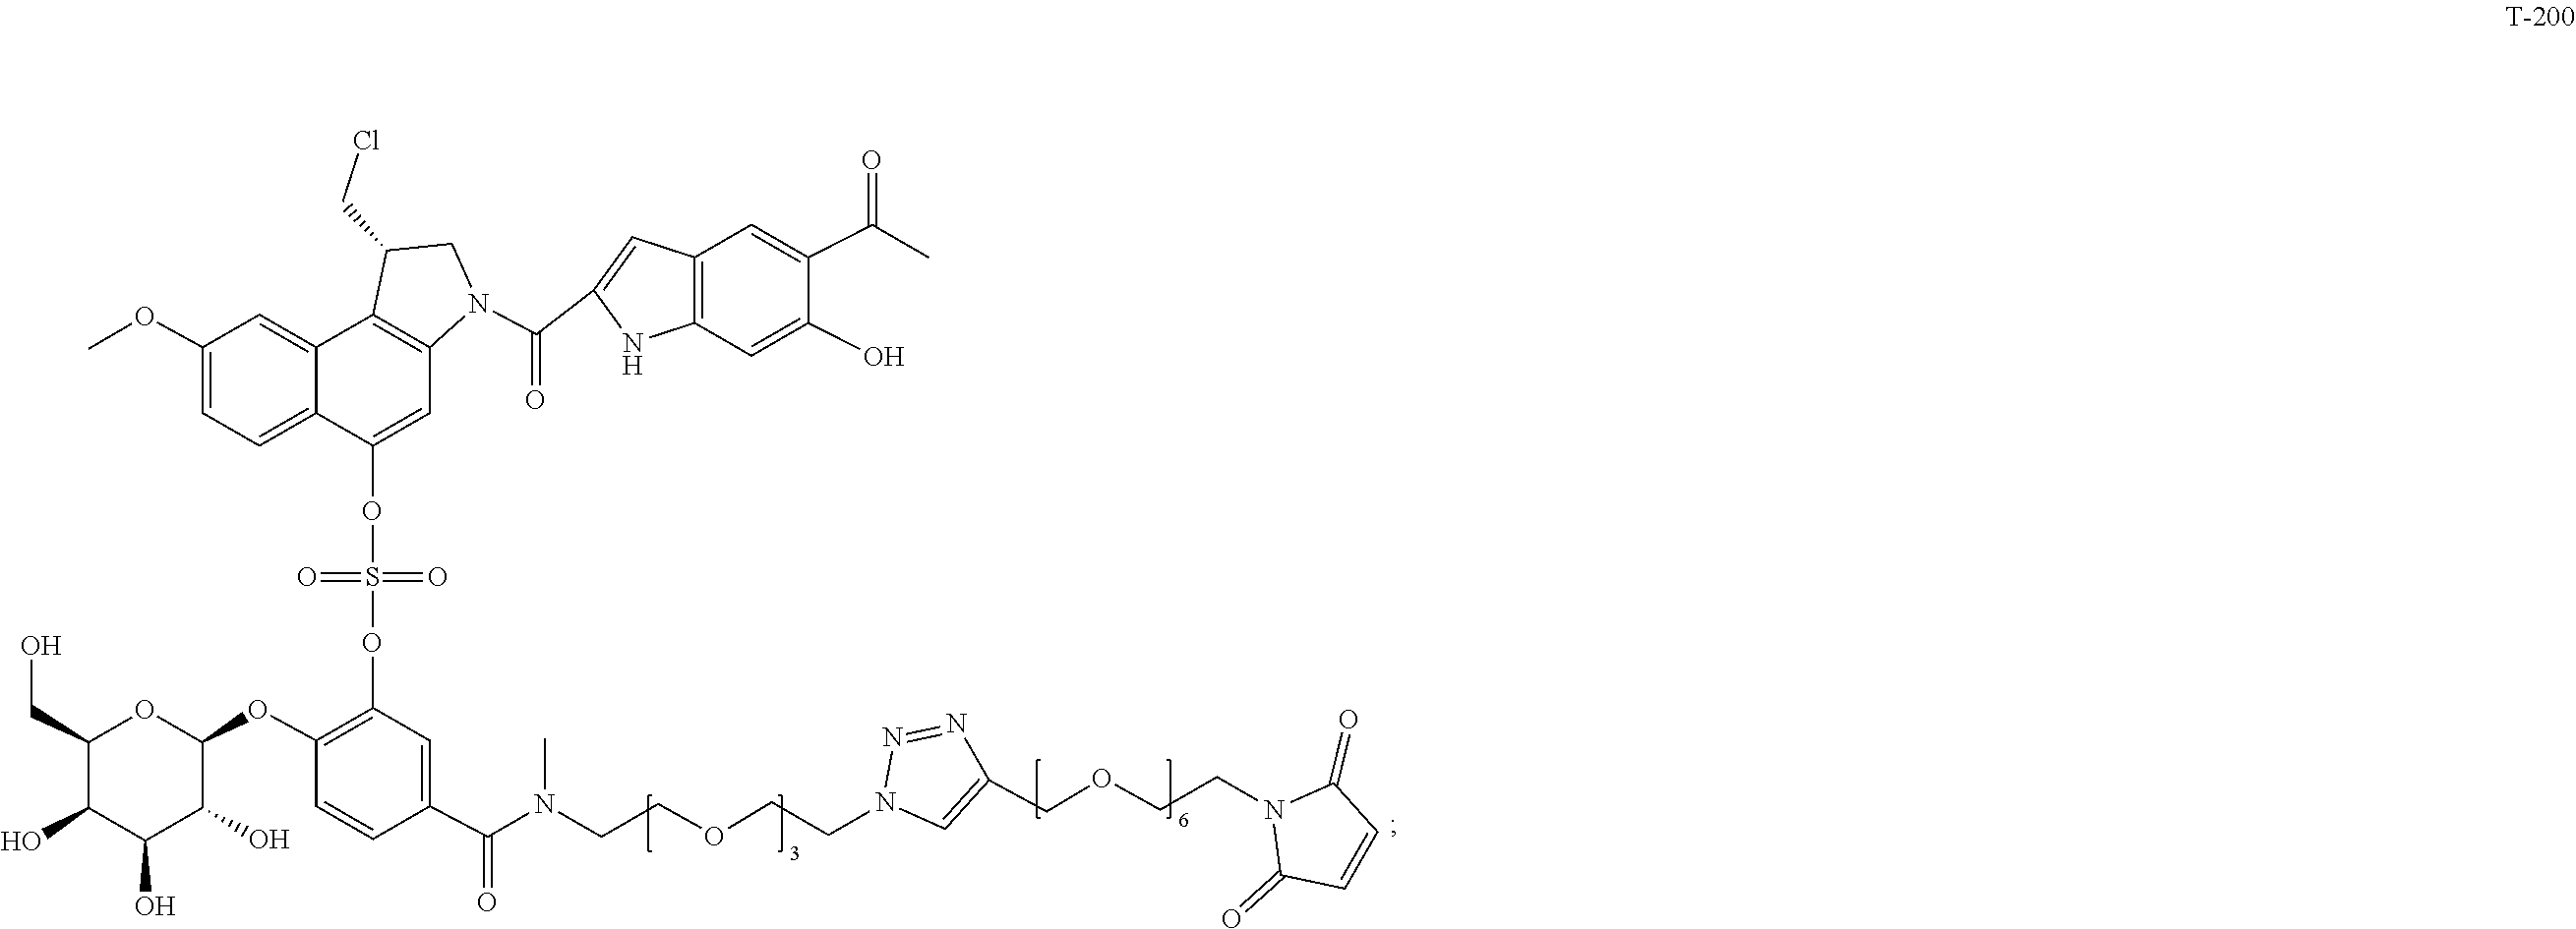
C1=CC(=O)N(CCOCC2=CN(CCOCCN(C)C(=O)C3=CC(OS(OC4=CC5=C(C(CCl)CN5C(C5=CC6=C(C=C(O)C(C(C)=O)=C6)N5)=O)C5=CC(OC)=CC=C45)(=O)=O)=C(OC4C(O)C(O)C(O)C(CO)O4)C=C3)N=N2)C1=O
